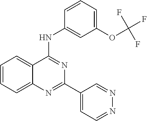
C1=CC=C2C(=C1)C(NC1=CC(OC(F)(F)F)=CC=C1)=NC(C1=CC=NN=C1)=N2
